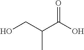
O=C(O)C(CO)C
